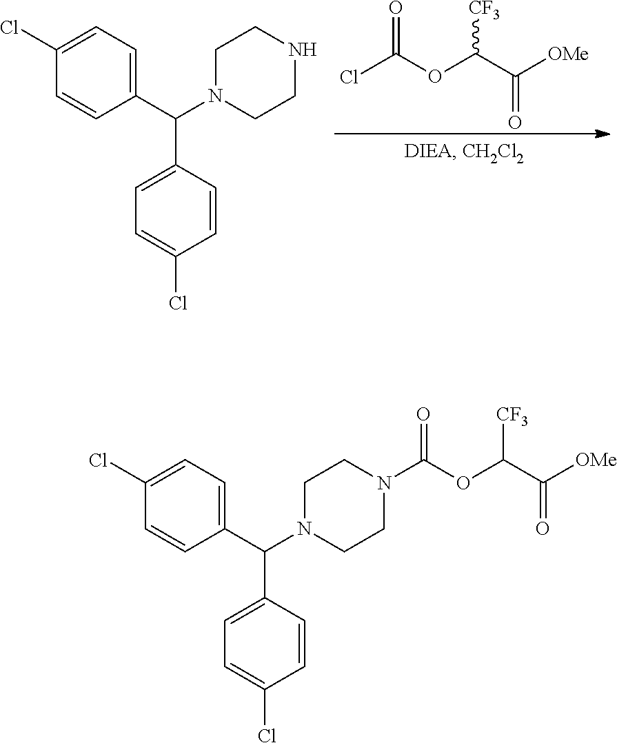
O=C(OC(C([OMe])=O)[CF3])Cl.C1=CC(C(C2=CC=C(Cl)C=C2)N2CCNCC2)=CC=C1Cl.C1=CC(C(C2=CC=C(Cl)C=C2)N2CCN(C(=O)OC(C([OMe])=O)[CF3])CC2)=CC=C1Cl
